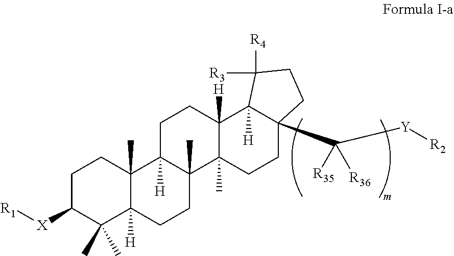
C1C([X][R1])C(C)(C)C2([H])C(C)(C1)C1([H])C(C)(CC2)C2(C)C([H])(CC1)C1([H])C(C([Y][R2])([R35])[R36])(CC2)CCC1([R3])[R4]
